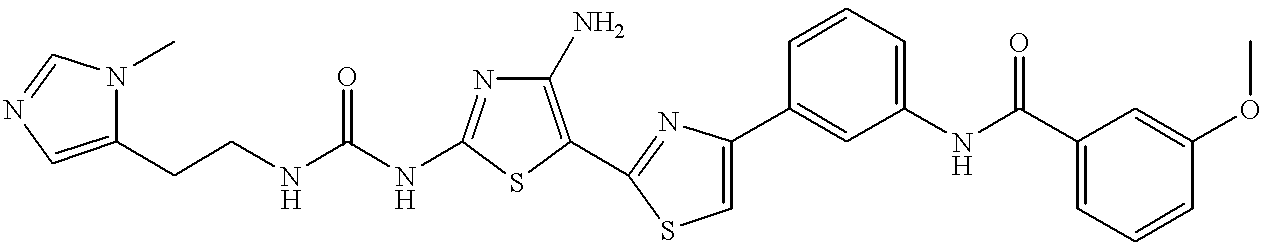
C(NC1=NC(N)=C(C2=NC(C3=CC(NC(C4=CC=CC(OC)=C4)=O)=CC=C3)=CS2)S1)(NCCC1=CN=CN1C)=O
